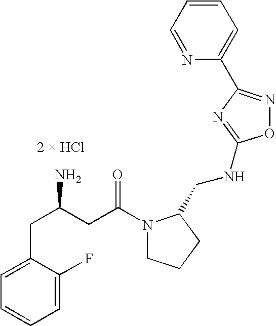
C1=C(CC(CC(=O)N2CCCC2CNC2=NC(C3=CC=CC=N3)=NO2)N)C(F)=CC=C1
